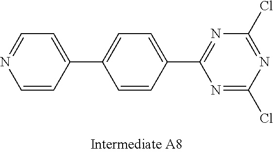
N1=C(C2=CC=C(C3=CC=NC=C3)C=C2)N=C(Cl)N=C1Cl
